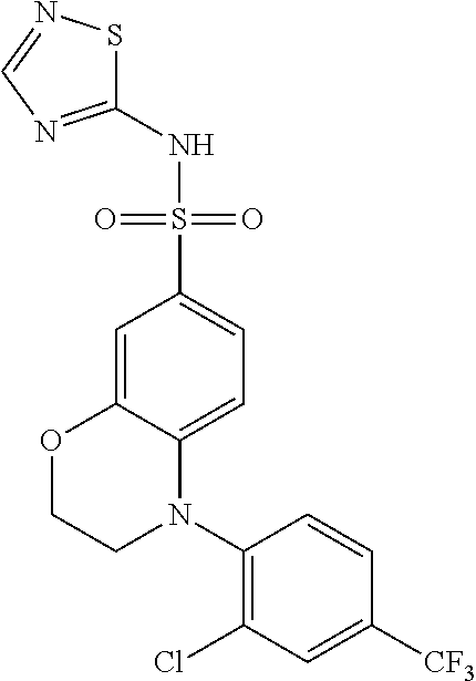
C1=C2C(=CC=C1S(=O)(=O)NC1=NC=NS1)N(C1=C(Cl)C=C([CF3])C=C1)CCO2
